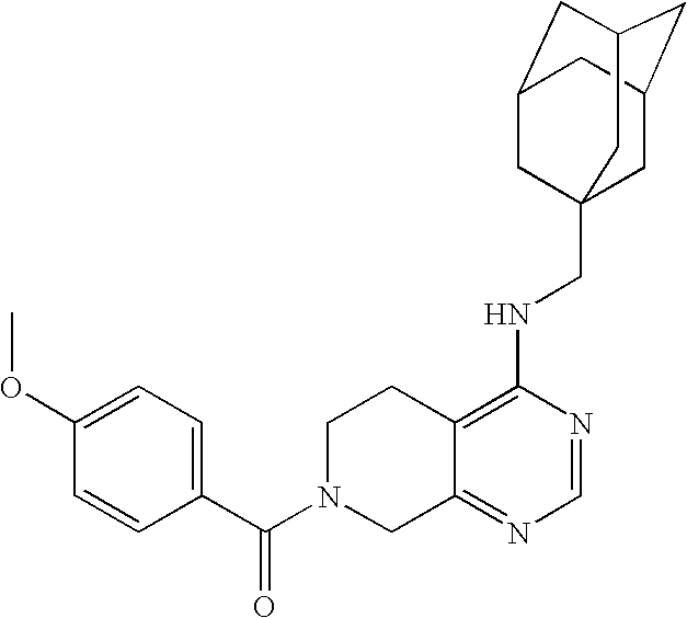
C12=C(NCC34CC5CC(CC(C3)C5)C4)N=CN=C1CN(C(C1=CC=C(OC)C=C1)=O)CC2
